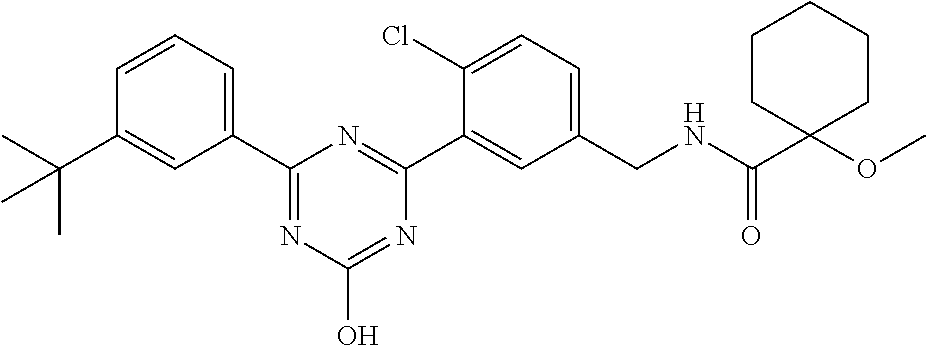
C1(C2=CC=CC(C(C)(C)C)=C2)=NC(O)=NC(C2=CC(CNC(C3(OC)CCCCC3)=O)=CC=C2Cl)=N1
